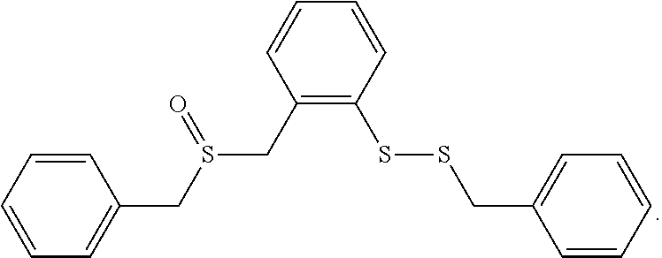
C1=CC=C(CS(CC2=C(SSCC3=CC=CC=C3)C=CC=C2)=O)C=C1
